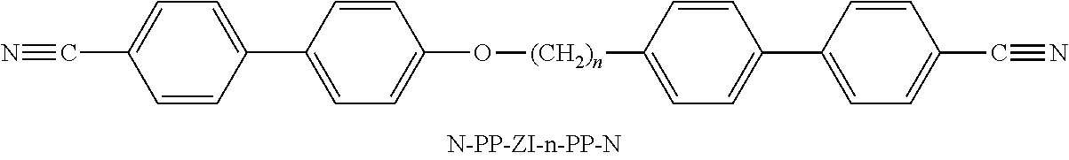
C1=CC(C2=CC=C(O[(CH2)n]C3=CC=C(C4=CC=C(C#N)C=C4)C=C3)C=C2)=CC=C1C#N
